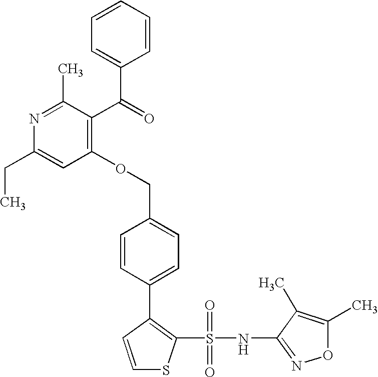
C1=CC(C2=CC=C(COC3=C(C(=O)C4=CC=CC=C4)C(C)=NC(CC)=C3)C=C2)=C(S(NC2=NOC(C)=C2C)(=O)=O)S1
